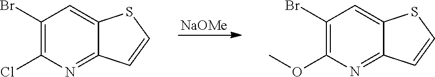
[NaOMe].C1(Br)=C(Cl)N=C2C(=C1)SC=C2.O(C)C1=C(Br)C=C2C(=N1)C=CS2
